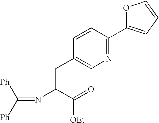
C(=NC(C(=O)[OEt])CC1=CN=C(C2=CC=CO2)C=C1)([Ph])[Ph]
